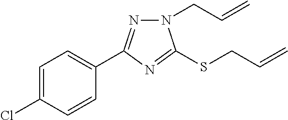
N1(CC=C)N=C(C2=CC=C(Cl)C=C2)N=C1SCC=C
